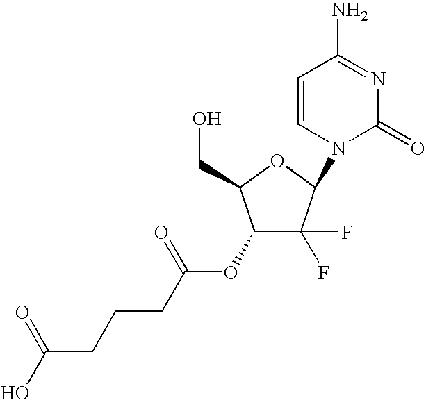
C1(OC(CCCC(O)=O)=O)C(F)(F)C(N2C(=O)N=C(N)C=C2)OC1CO
